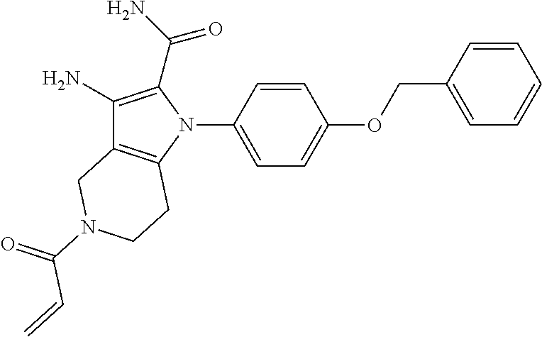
C1(N)=C(C(N)=O)N(C2=CC=C(OCC3=CC=CC=C3)C=C2)C2=C1CN(C(C=C)=O)CC2
